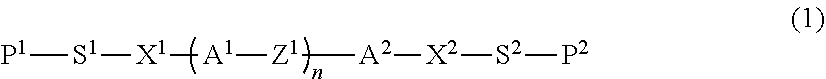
[P1][S1][X1][A1][Z1][A2][X2][S2][P2]
